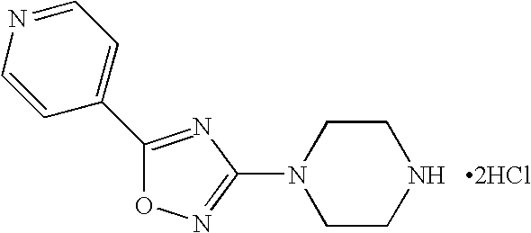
C1CN(C2=NOC(C3=CC=NC=C3)=N2)CCN1.[2HCl]
